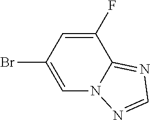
C1=C(Br)C=C(F)C2=NC=NN12
